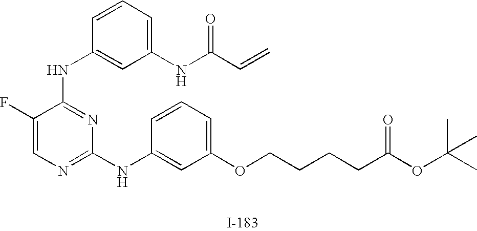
C1(F)=CN=C(NC2=CC(OCCCCC(OC(C)(C)C)=O)=CC=C2)N=C1NC1=CC(NC(C=C)=O)=CC=C1
